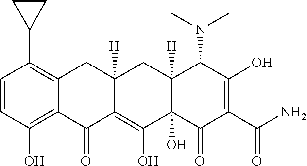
C1=CC(O)=C2C(=C1C1CC1)CC1([H])C(=C(O)C3(O)C([H])(C1)C(N(C)C)C(O)=C(C(=O)N)C3=O)C2=O
